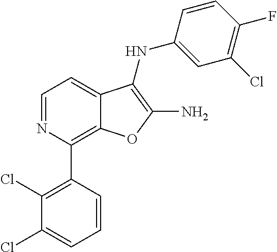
C1=NC(C2=C(Cl)C(Cl)=CC=C2)=C2C(=C1)C(NC1=CC(Cl)=C(F)C=C1)=C(N)O2
